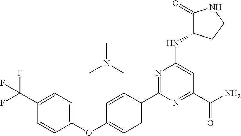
C1(C2=CC=C(OC3=CC=C(C(F)(F)F)C=C3)C=C2CN(C)C)=NC(NC2C(=O)NCC2)=CC(C(N)=O)=N1
